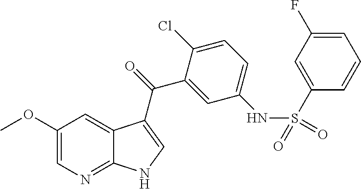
C1(OC)=CN=C2C(=C1)C(C(=O)C1=CC(NS(=O)(=O)C3=CC(F)=CC=C3)=CC=C1Cl)=CN2
